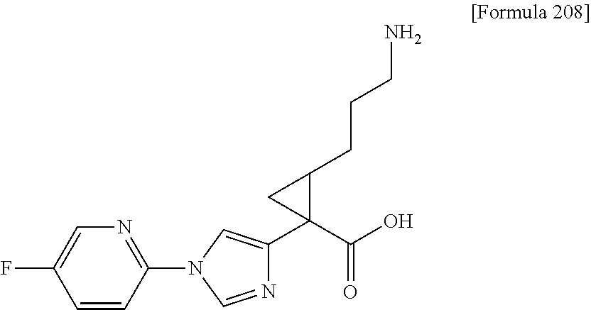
C1(N2C=NC(C3(C(O)=O)C(CCCN)C3)=C2)=NC=C(F)C=C1
